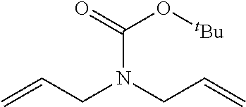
C=CCN(CC=C)C(=O)O[tBu]
